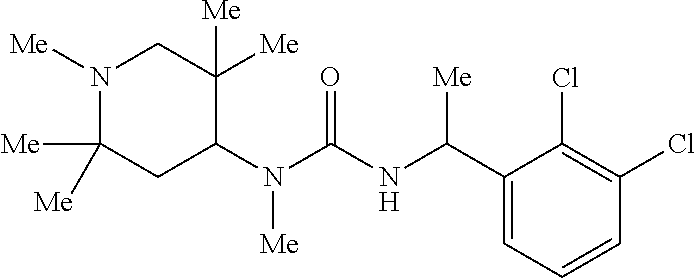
N1([Me])C([Me])([Me])CC(N(C(=O)NC(C2=CC=CC(Cl)=C2Cl)[Me])[Me])C([Me])([Me])C1
